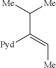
C(C(=C[Me])[Pyd])([Me])[Me]
